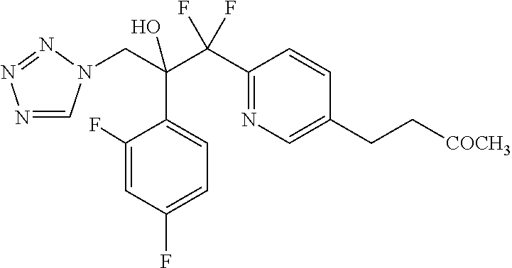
N1=CN(CC(C(C2=NC=C(CC[COCH3])C=C2)(F)F)(O)C2=CC=C(F)C=C2F)N=N1
